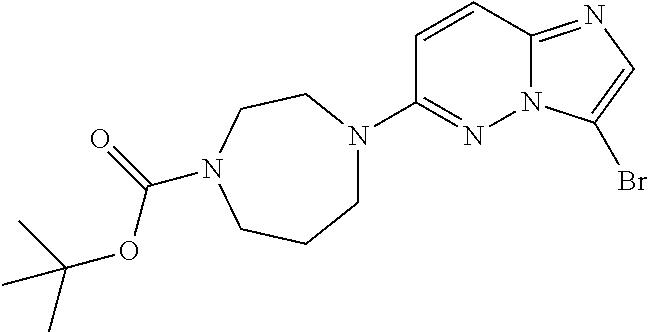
C1=CC2=NC=C(Br)N2N=C1N1CCCN(C(OC(C)(C)C)=O)CC1
